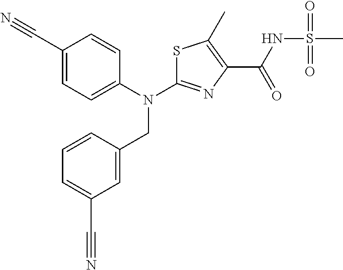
C1(C#N)=CC=C(N(C2=NC(C(NS(C)(=O)=O)=O)=C(C)S2)CC2=CC(C#N)=CC=C2)C=C1
